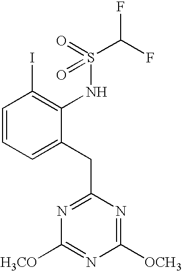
C1=CC=C(CC2=NC([H3CO])=NC([OCH3])=N2)C(NS(C(F)F)(=O)=O)=C1I
